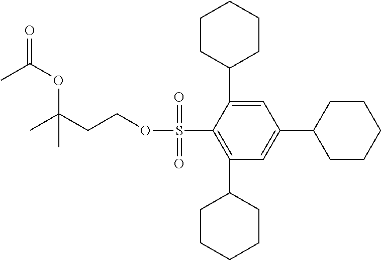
CC(CCOS(C1=C(C2CCCCC2)C=C(C2CCCCC2)C=C1C1CCCCC1)(=O)=O)(OC(=O)C)C
